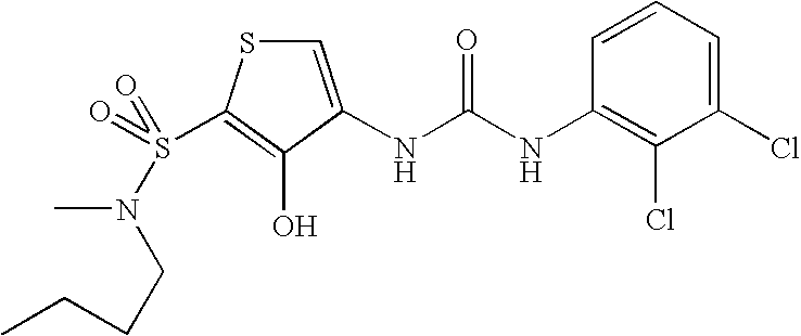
C1=C(NC(=O)NC2=C(Cl)C(Cl)=CC=C2)C(O)=C(S(=O)(N(C)CCCC)=O)S1
